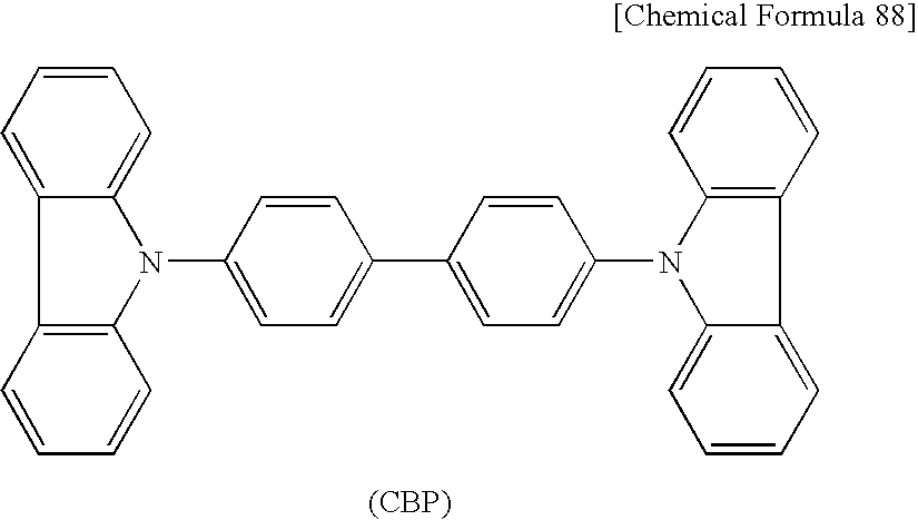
C1=CC=C2C(=C1)N(C1=CC=C(C3=CC=C(N4C5=CC=CC=C5C5=C4C=CC=C5)C=C3)C=C1)C1=C2C=CC=C1.[(CBP)]
